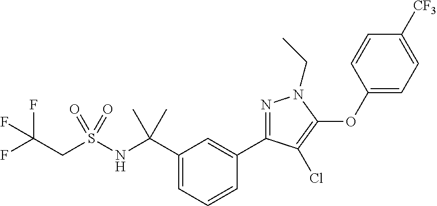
C1=CC=C(C(NS(=O)(CC(F)(F)F)=O)(C)C)C=C1C1=NN(CC)C(OC2=CC=C([CF3])C=C2)=C1Cl
